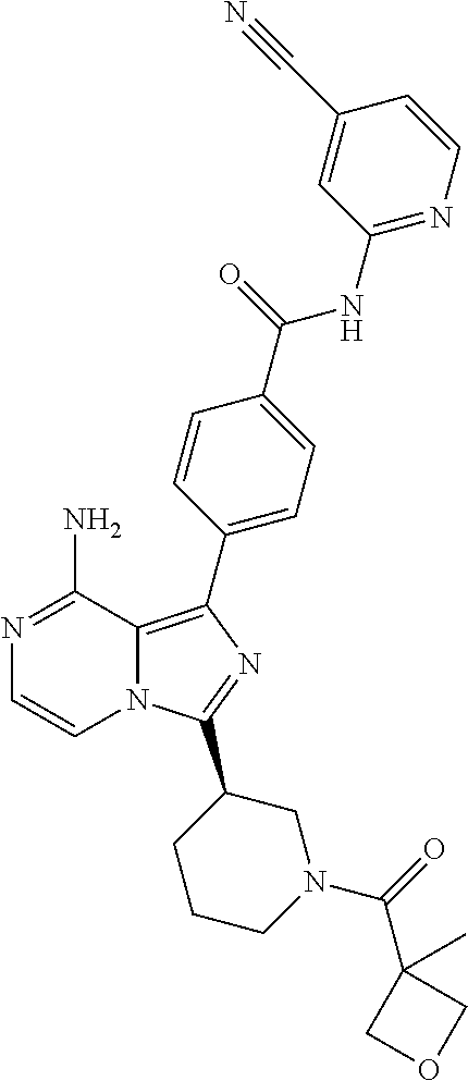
N1=C(N)C2=C(C3=CC=C(C(=O)NC4=NC=CC(C#N)=C4)C=C3)N=C(C3CCCN(C(=O)C4(C)COC4)C3)N2C=C1
